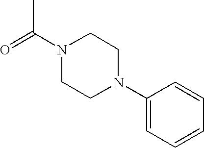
O=C(N1CCN(C2=CC=CC=C2)CC1)C
